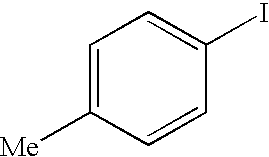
C1=C([Me])C=CC(I)=C1
